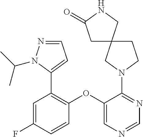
C1(OC2=CN=CN=C2N2CC3(CC2)CC(=O)NC3)=C(C2=CC=NN2C(C)C)C=C(F)C=C1
